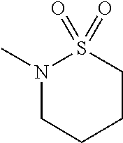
C1S(=O)(=O)N(C)CCC1
